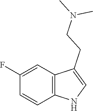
C1=CC2=C(C=C1F)C(CCN(C)C)=CN2
